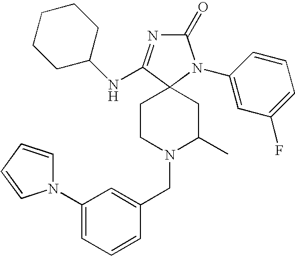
C1CN(CC2=CC(N3C=CC=C3)=CC=C2)C(C)CC12N(C1=CC(F)=CC=C1)C(=O)N=C2NC1CCCCC1
